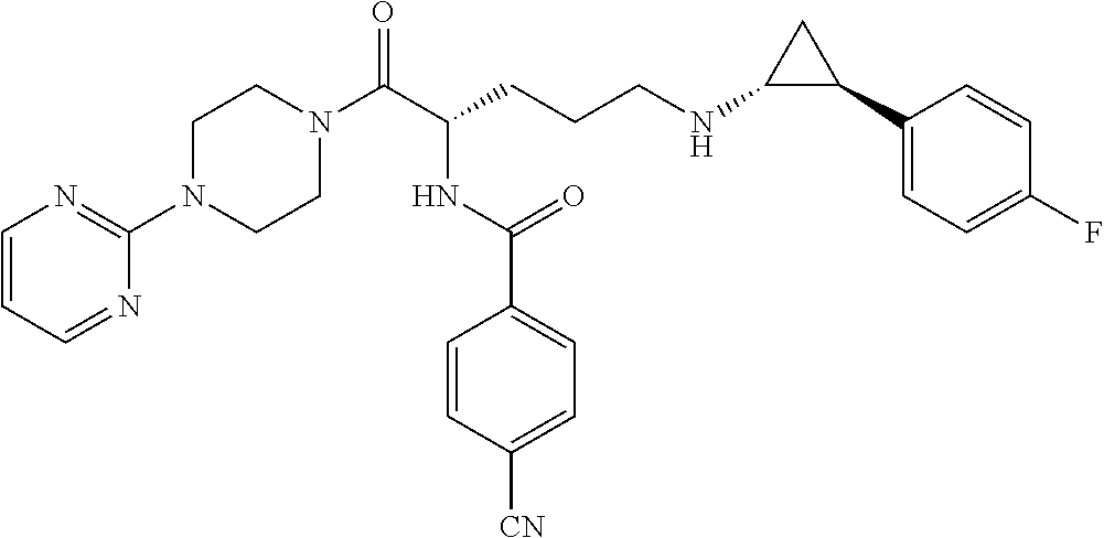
C1N(C2=NC=CC=N2)CCN(C(C(CCCNC2C(C3=CC=C(F)C=C3)C2)NC(C2=CC=C([CN])C=C2)=O)=O)C1
